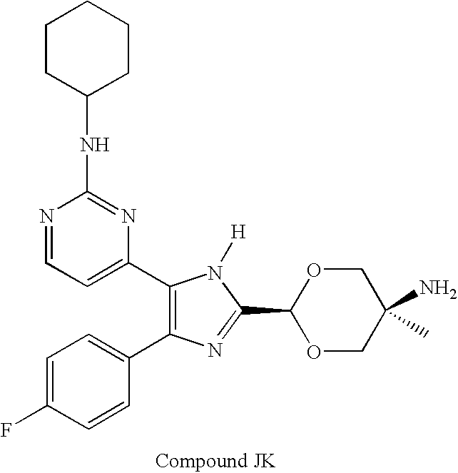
C1=C(F)C=CC(C2=C(C3=CC=NC(NC4CCCCC4)=N3)N([H])C(C3OCC(N)(C)CO3)=N2)=C1
